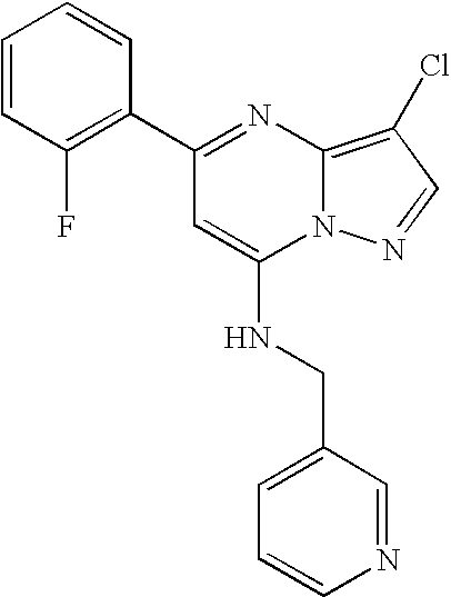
C1=CN=CC(CNC2=CC(C3=C(F)C=CC=C3)=NC3=C(Cl)C=NN23)=C1
